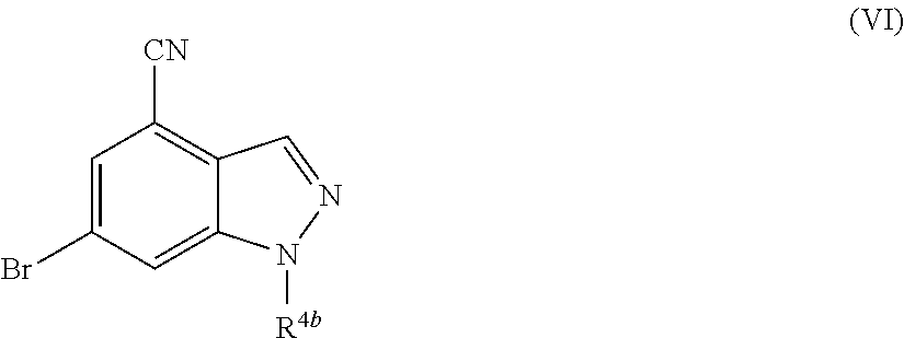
C1=C(Br)C=C2C(=C1[CN])C=NN2[R4b]
